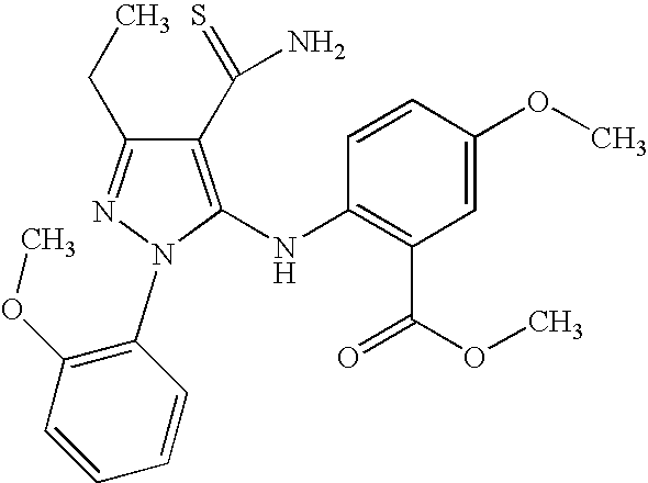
C1(C(N)=S)=C(NC2=C(C(OC)=O)C=C(OC)C=C2)N(C2=C(OC)C=CC=C2)N=C1CC
